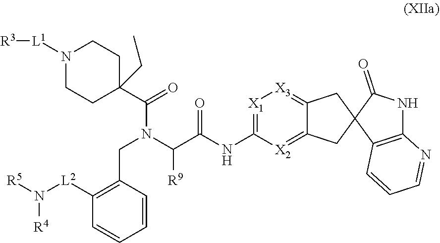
[R4]N([R5])[L2]C1=C(CN(C(C2(CC)CCN([L1][R3])CC2)=O)C([R9])C(=O)NC2=[X1][X3]=C3C(=[X2]2)CC2(C4=C(NC2=O)N=CC=C4)C3)C=CC=C1
